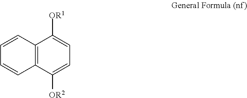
C12=C(C([OR2])=CC=C1[OR1])C=CC=C2
